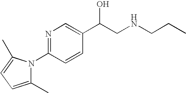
N1=C(N2C(C)=CC=C2C)C=CC(C(CNCCC)O)=C1
